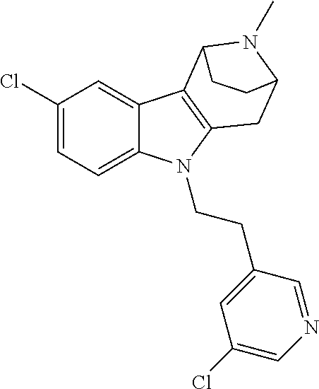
C1(Cl)=CC=C2C(=C1)C1=C(N2CCC2=CC(Cl)=CN=C2)CC2N(C)C1CC2
